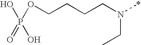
OP(=O)(OCCCCN(*)CC)O
